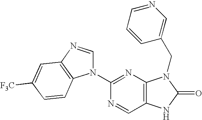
C1(N2C=NC3=C2C=CC([F3C])=C3)=NC2=C(C=N1)NC(=O)N2CC1=CN=CC=C1
